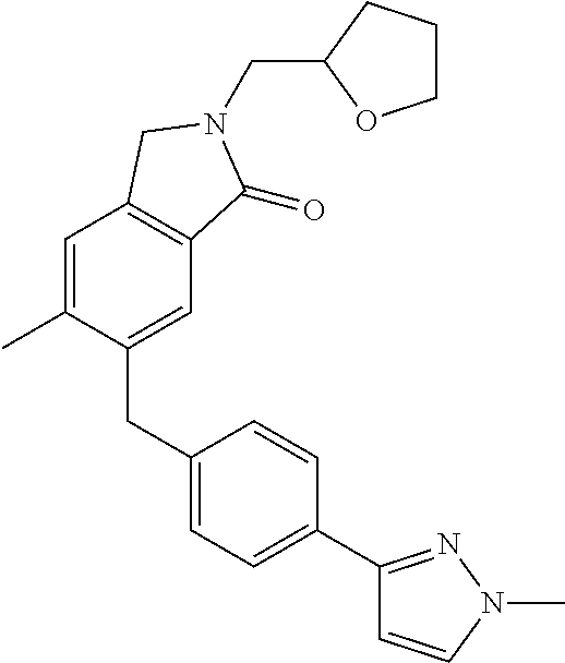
C1=C(C)C(CC2=CC=C(C3=NN(C)C=C3)C=C2)=CC2=C1CN(CC1CCCO1)C2=O
